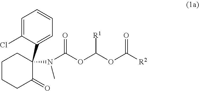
C1CCC(=O)C(C2=CC=CC=C2Cl)(N(C)C(OC(OC([R2])=O)[R1])=O)C1
